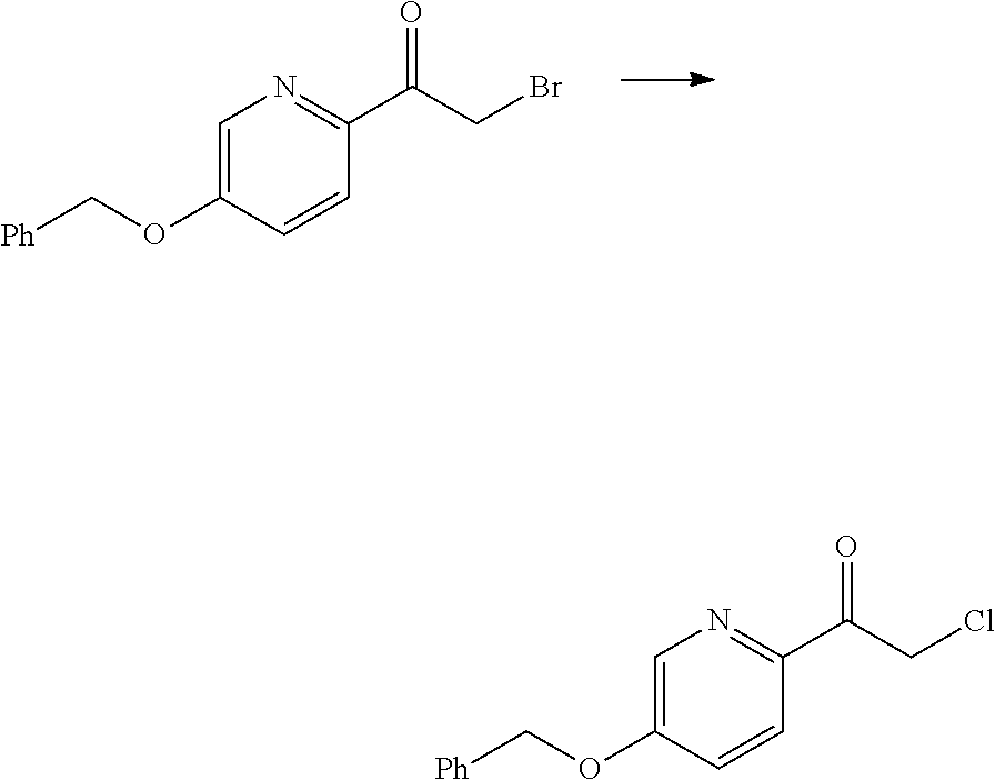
C1=C(OC[Ph])C=CC(C(CCl)=O)=N1.C1=C(OC[Ph])C=CC(C(CBr)=O)=N1
